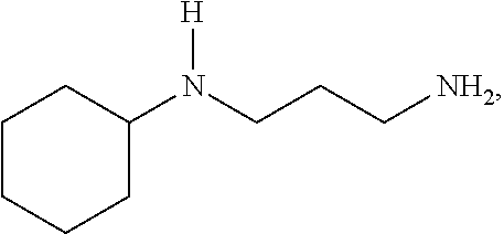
N(CCC[NH2])([H])C1CCCCC1
